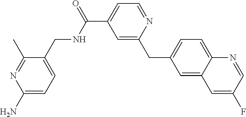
C1(C)=NC(N)=CC=C1CNC(C1=CC=NC(CC2=CC=C3C(=C2)C=C(F)C=N3)=C1)=O
